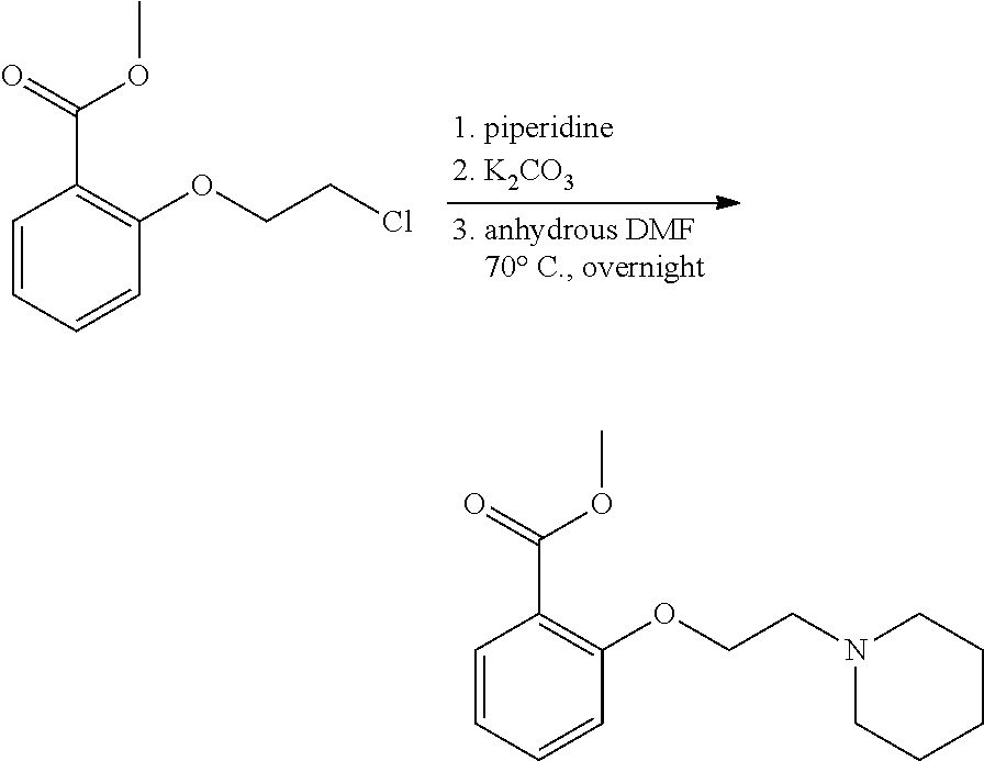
C1=CC=CC(OCCCl)=C1C(=O)OC.C1=CC=CC(OCCN2CCCCC2)=C1C(=O)OC
